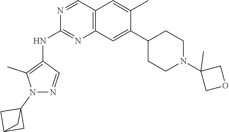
C12=C(C=C(C3CCN(C4(C)COC4)CC3)C(C)=C1)N=C(NC1=C(C)N(C34CC(C3)C4)N=C1)N=C2
